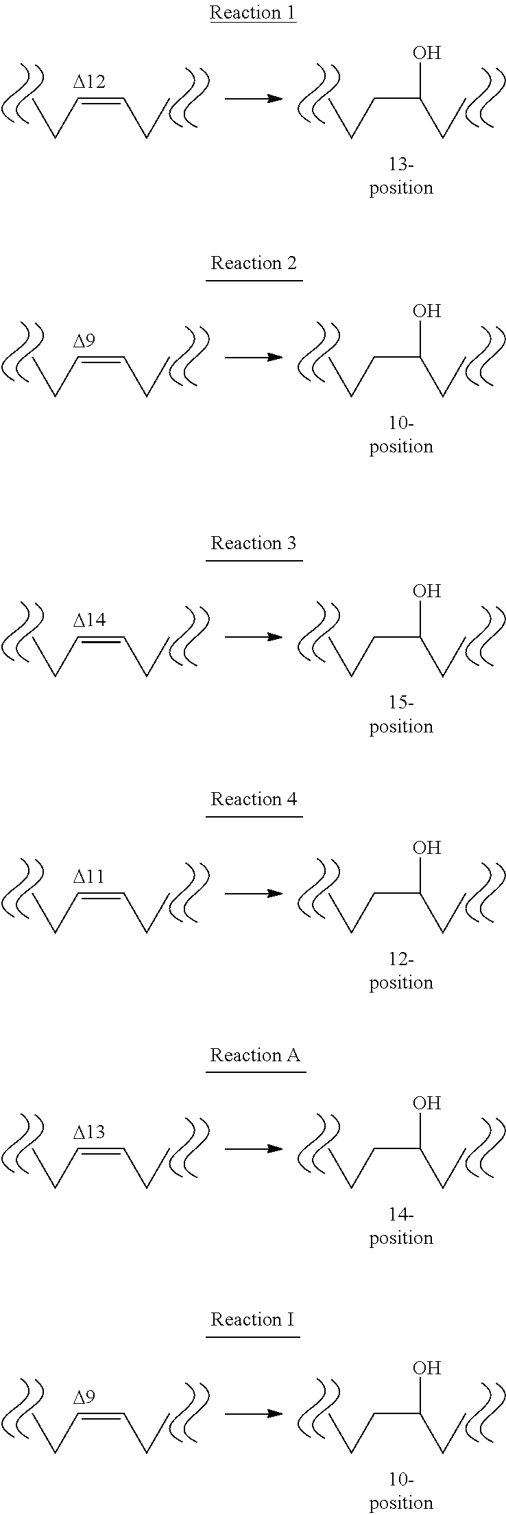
CCC=CCC.CCCC(CC)O.CCC=CCC.CCCC(CC)O.CCC=CCC.CCCC(CC)O.CCC=CCC.CCCC(CC)O.CCC=CCC.CCCC(CC)O.CCC=CCC.CCCC(CC)O
